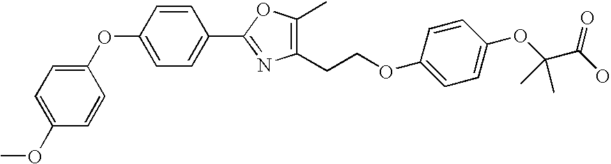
C1=C(OC2=CC=C(OC)C=C2)C=CC(C2=NC(CCOC3=CC=C(OC(C(O)=O)(C)C)C=C3)=C(C)O2)=C1
